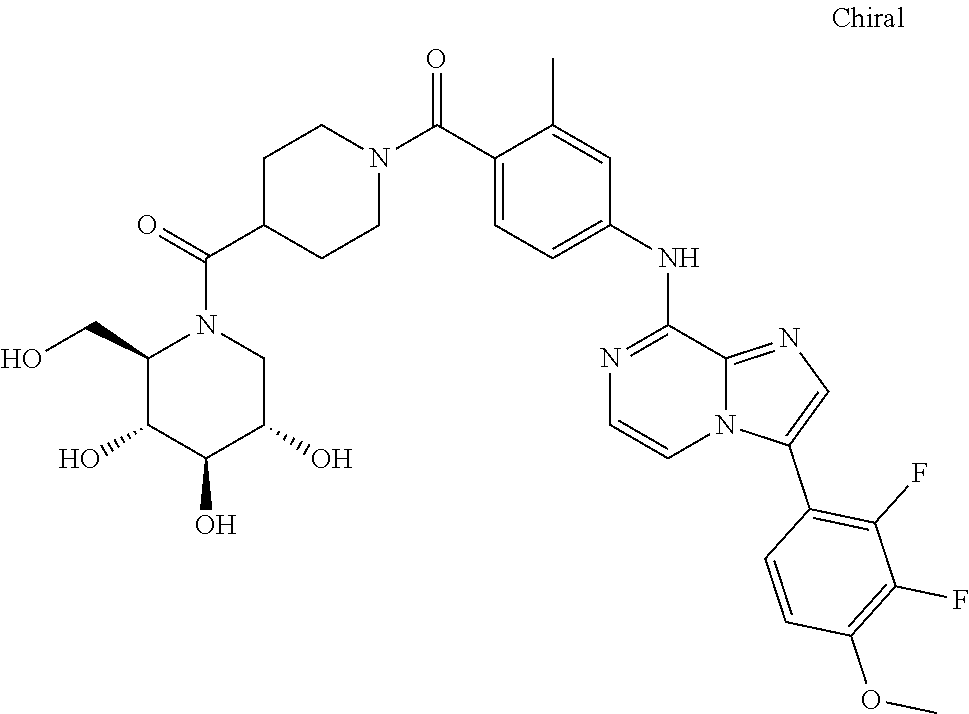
O(C)C1=C(F)C(F)=C(C2=CN=C3N2C=CN=C3NC2=CC=C(C(N3CCC(C(N4C(CO)C(O)C(O)C(O)C4)=O)CC3)=O)C(C)=C2)C=C1
